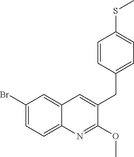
C1(Br)=CC=C2C(=C1)C=C(CC1=CC=C(SC)C=C1)C(OC)=N2
